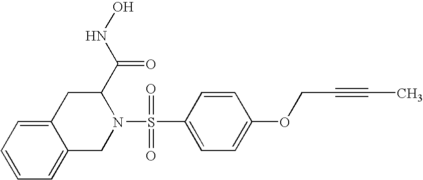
C12=CC=CC=C1CN(S(=O)(=O)C1=CC=C(OCC#CC)C=C1)C(C(NO)=O)C2
